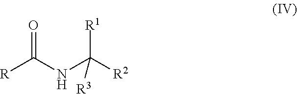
[R]C(NC([R2])([R1])[R3])=O
